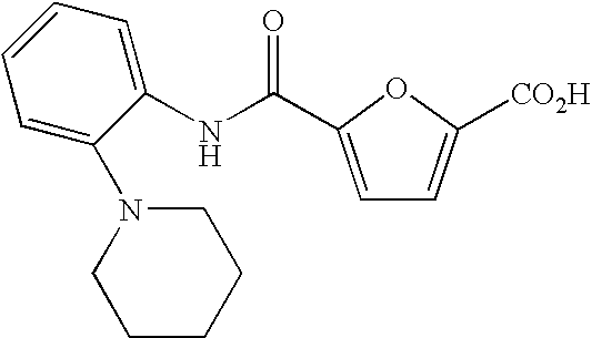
N(C1=CC=CC=C1N1CCCCC1)C(C1=CC=C([CO2H])O1)=O
